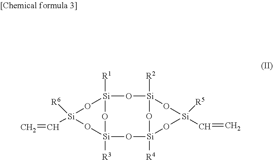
C=C[Si]1([R6])O[Si]2([R1])O[Si]3([R2])O[Si]([R4])(O[Si]([R3])(O1)O2)O[Si]([R5])(C=C)O3
